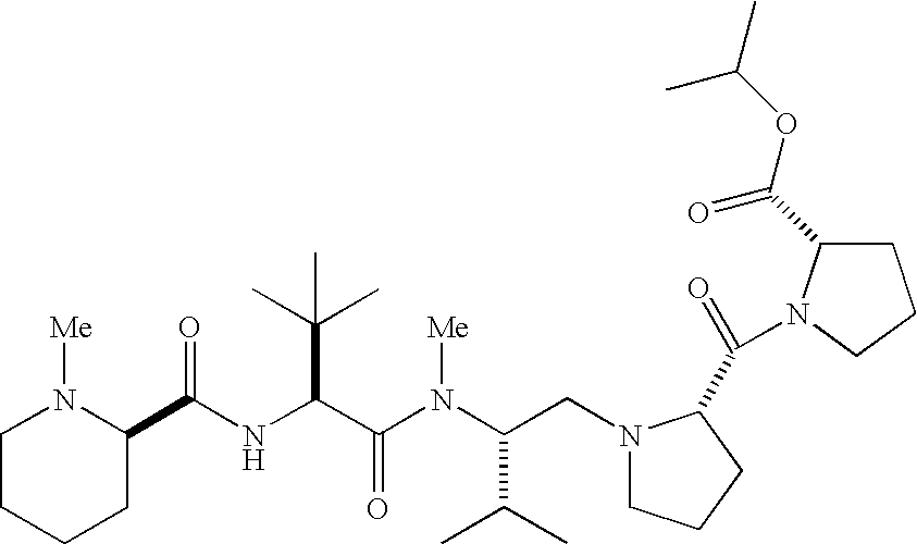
N(C(C(N(C(CN1CCCC1C(=O)N1C(C(OC(C)C)=O)CCC1)C(C)C)[Me])=O)C(C)(C)C)C(=O)C1N([Me])CCCC1
